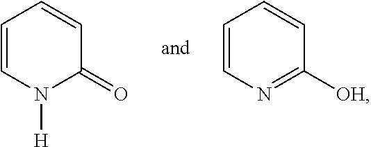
C1=CN([H])C(=O)C=C1.C1=CN=C([OH])C=C1
